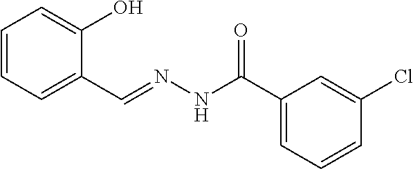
C1=CC=C(C=NNC(C2=CC=CC(Cl)=C2)=O)C(O)=C1
